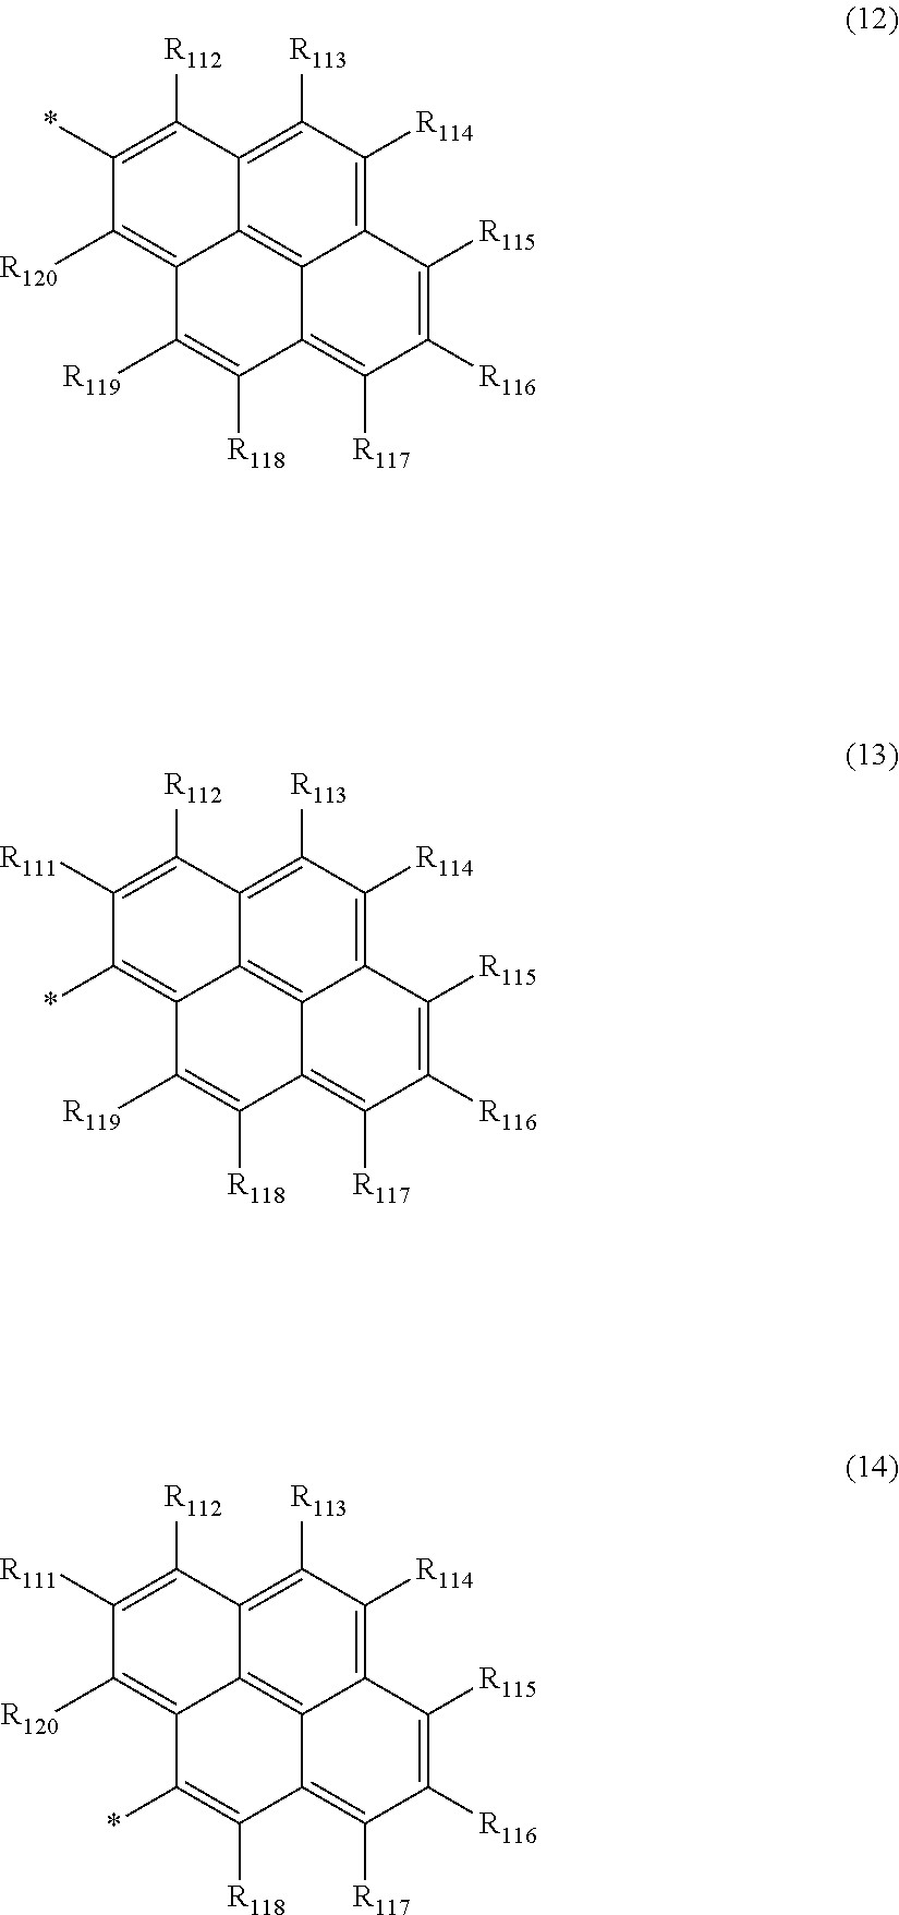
C12=C([R114])C([R113])=C3C4=C1C(=C([R117])C([R116])=C2[R115])C([R118])=C([R119])C4=C([R120])C(*)=C3[R112].C12=C([R114])C([R113])=C3C4=C1C(=C([R117])C([R116])=C2[R115])C([R118])=C([R119])C4=C(*)C([R111])=C3[R112].C12=C([R114])C([R113])=C3C4=C1C(=C([R117])C([R116])=C2[R115])C([R118])=C(*)C4=C([R120])C([R111])=C3[R112]
